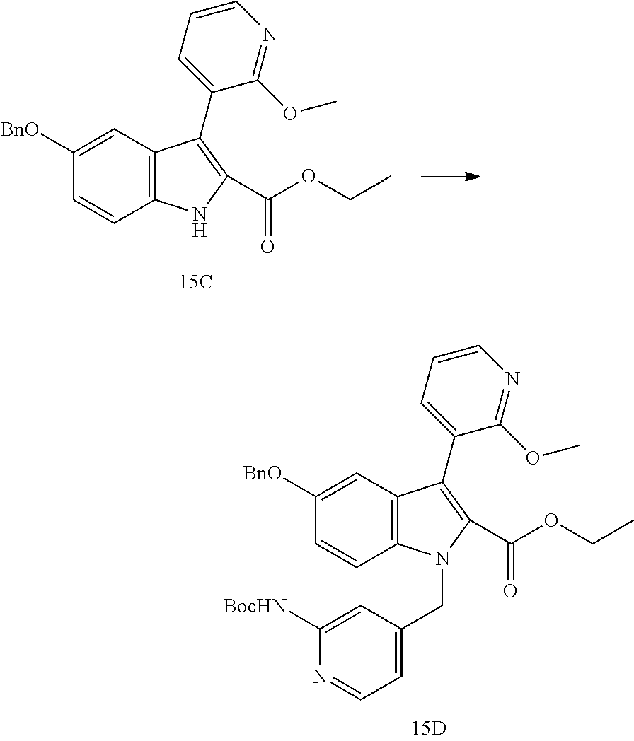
C12=C(C=C([BnO])C=C1)C(C1=CC=CN=C1OC)=C(C(OCC)=O)N2.C12=C(C=C([BnO])C=C1)C(C1=CC=CN=C1OC)=C(C(OCC)=O)N2CC1=CC=NC([BocHN])=C1
